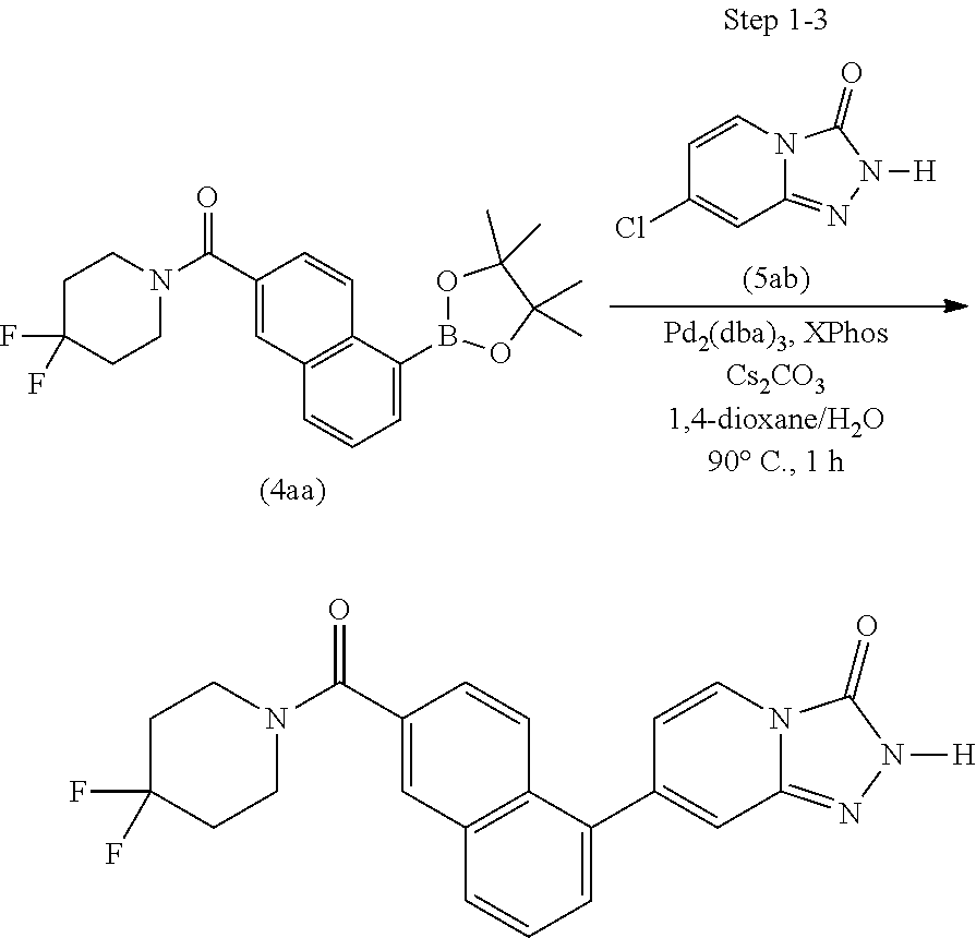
C1C(F)(F)CCN(C(C2=CC3=C(C=C2)C(B2OC(C)(C)C(C)(C)O2)=CC=C3)=O)C1.C1=CN2C(=NN([H])C2=O)C=C1Cl.C1C(F)(F)CCN(C(C2=CC3=C(C=C2)C(C2=CC4=NN([H])C(=O)N4C=C2)=CC=C3)=O)C1
